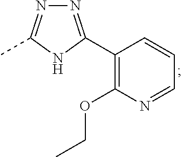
N1=C(C2=C(OCC)N=CC=C2)NC(C)=N1
